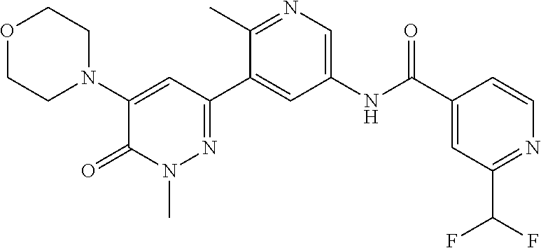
O1CCN(C2=CC(C3=CC(NC(C4=CC(C(F)F)=NC=C4)=O)=CN=C3C)=NN(C)C2=O)CC1
